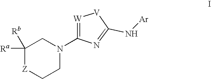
C1([Rb])([Ra])[Z]CCN(C2=[W][V]C(N[Ar])=N2)C1
